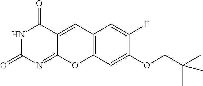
N1C(=O)N=C2C(=CC3=C(O2)C=C(OCC(C)(C)C)C(F)=C3)C1=O
